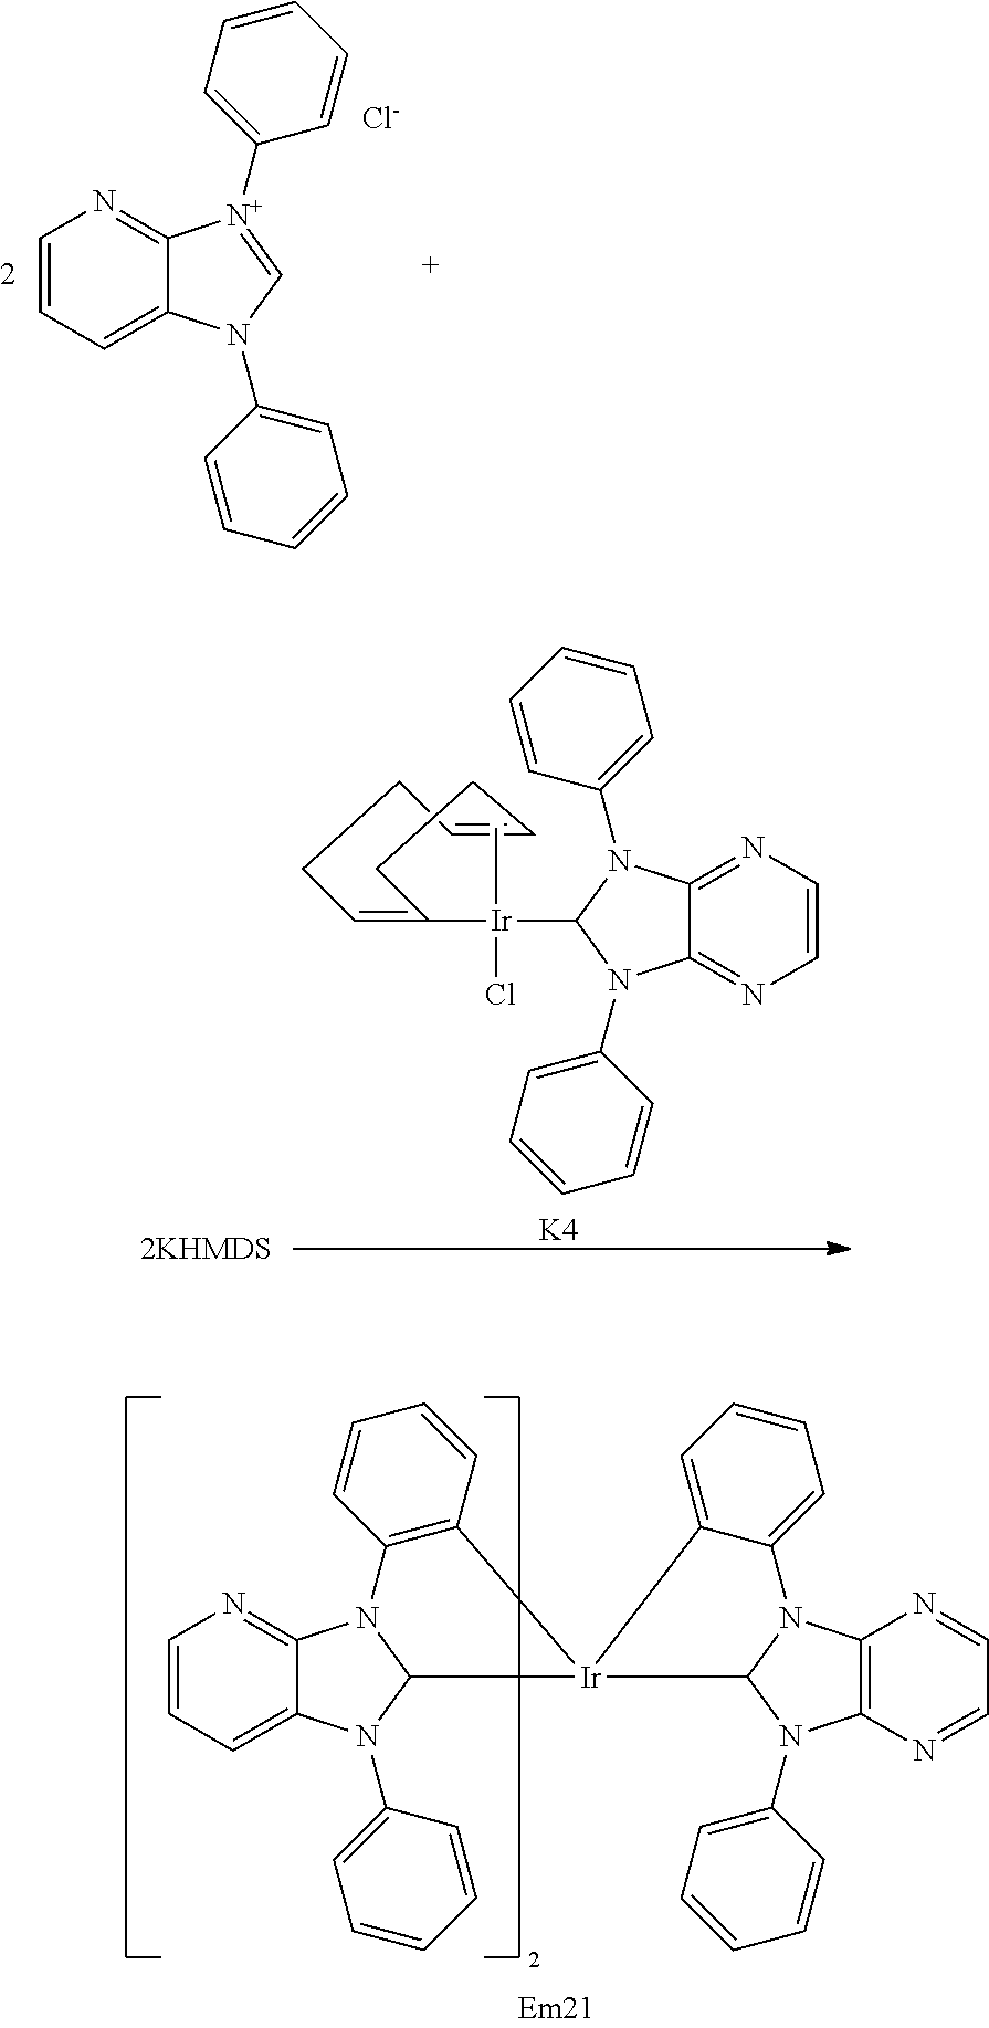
C1=CC=C2C(=N1)N1C(N2C2=CC=CC=C2)[Ir]2(C3=C1C=CC=C3)C1N(C3=CC=CC=C3)C3=C(N=CC=N3)N1C1=CC=CC=C12.C1=CC=C2C(=N1)[N+](C1=CC=CC=C1)=CN2C1=CC=CC=C1.[Cl-].C1=CN=C2C(=N1)N(C1=CC=CC=C1)C([Ir](C1=CCCC=CCC1)(C)Cl)N2C1=CC=CC=C1.[K4]
